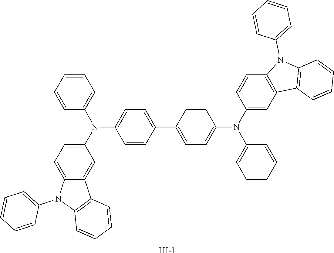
C1=C2C(=CC(N(C3=CC=C(C4=CC=C(N(C5=CC=CC=C5)C5=CC6=C(C=C5)N(C5=CC=CC=C5)C5=C6C=CC=C5)C=C4)C=C3)C3=CC=CC=C3)=C1)C1=C(N2C2=CC=CC=C2)C=CC=C1.[I-]
